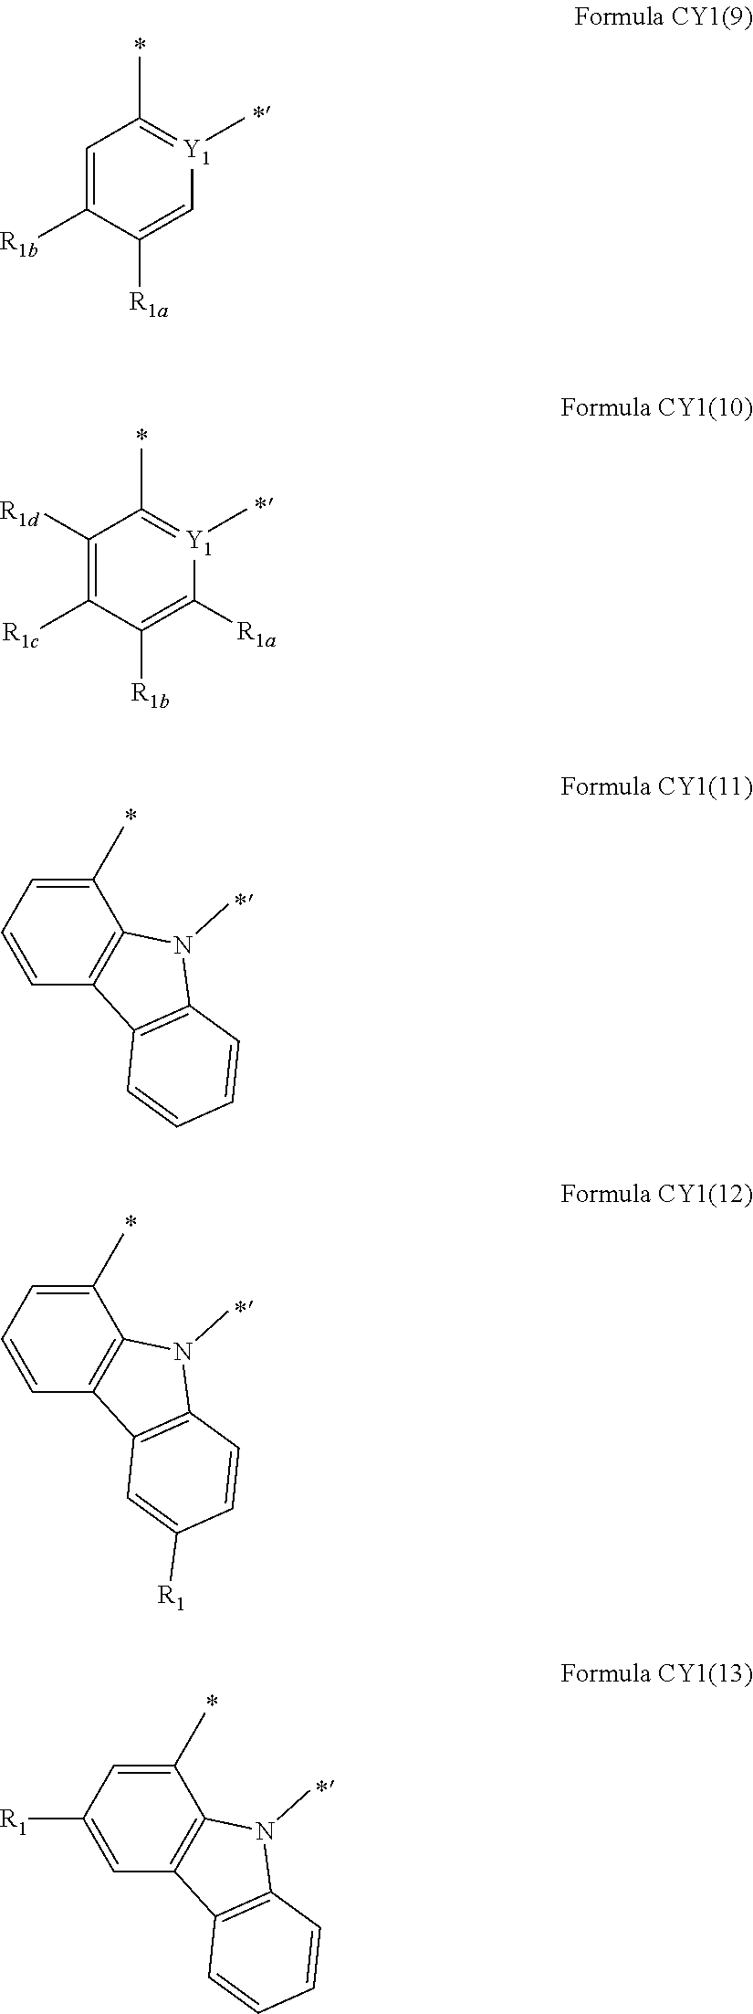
C1=C([R1b])C([R1a])=C[Y1](C)=C1C.C1([R1d])=C([R1c])C([R1b])=C([R1a])[Y1](C)=C1C.C1(C)=CC=CC2=C1N(C)C1=C2C=CC=C1.C1(C)=CC=CC2=C1N(C)C1=C2C=C([R1])C=C1.C1(C)=CC([R1])=CC2=C1N(C)C1=C2C=CC=C1
